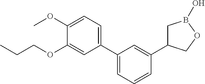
C1(C2=CC=CC(C3CB(O)OC3)=C2)=CC=C(OC)C(OCCC)=C1
